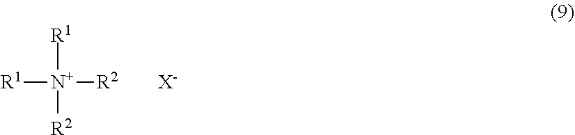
[R1][N+]([R1])([R2])[R2].[X-]
